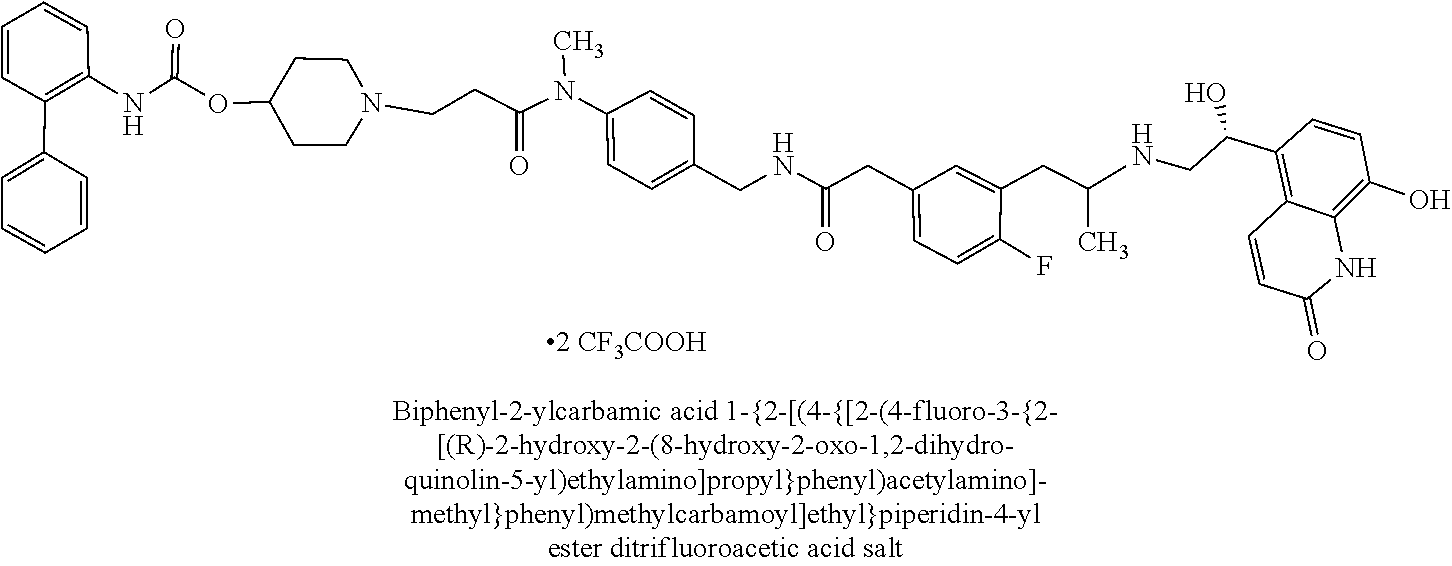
C1(C(CNC(CC2=CC(CC(=O)NCC3=CC=C(N(C)C(CCN4CCC(OC(NC5=C(C6=CC=CC=C6)C=CC=C5)=O)CC4)=O)C=C3)=CC=C2F)C)O)=C2C=CC(=O)NC2=C(O)C=C1
